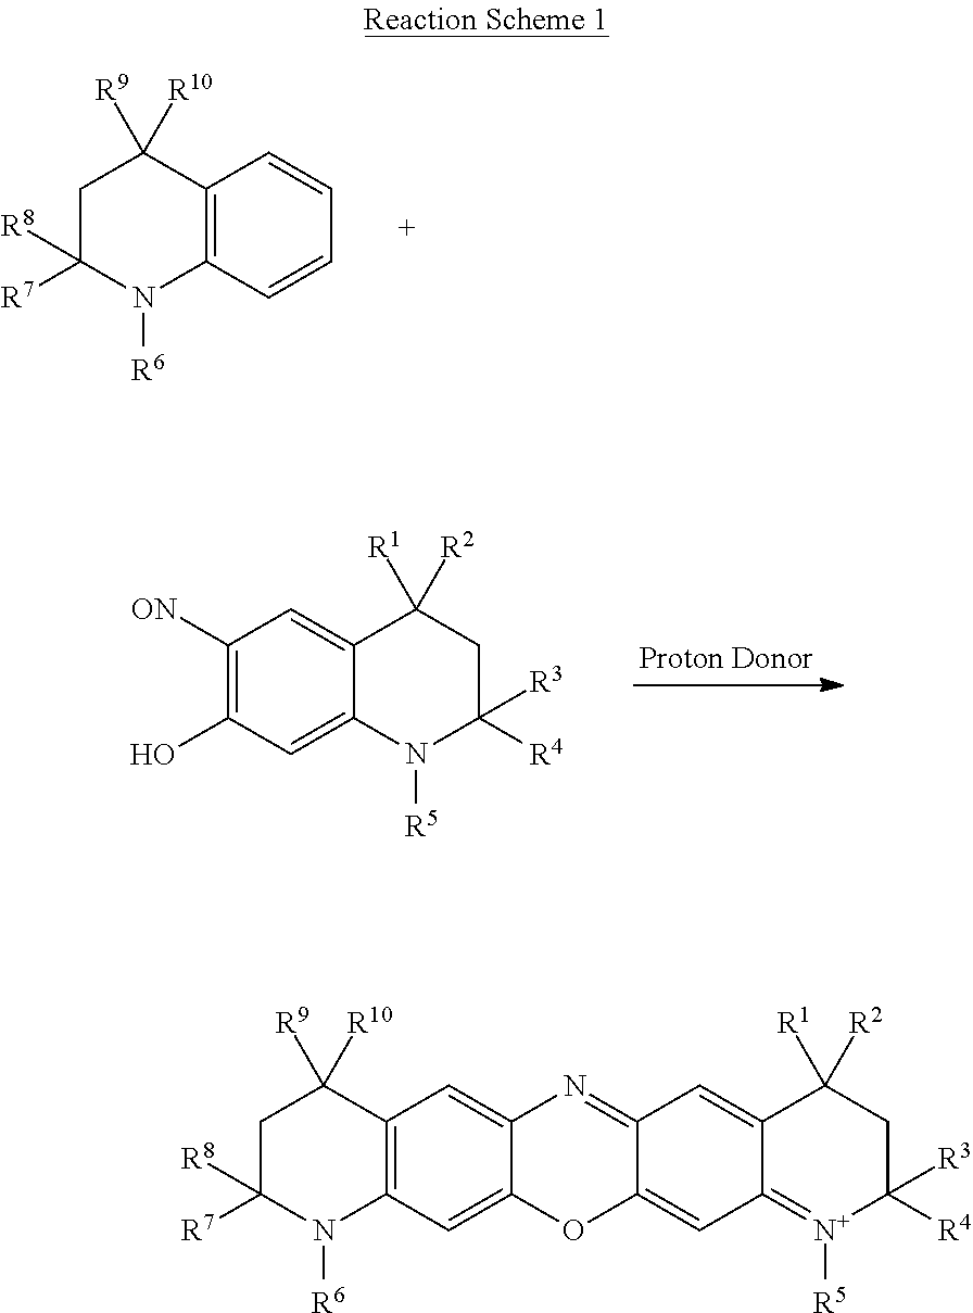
C12=C(C=CC=C1)N([R6])C([R7])([R8])CC2([R9])[R10].C1C([R3])([R4])N([R5])C2=CC(O)=C([ON])C=C2C1([R1])[R2].C12=C(C=C3C(=C1)N=C1C(=CC4=[N+]([R5])C([R3])([R4])CC([R1])([R2])C4=C1)O3)N([R6])C([R7])([R8])CC2([R9])[R10]
